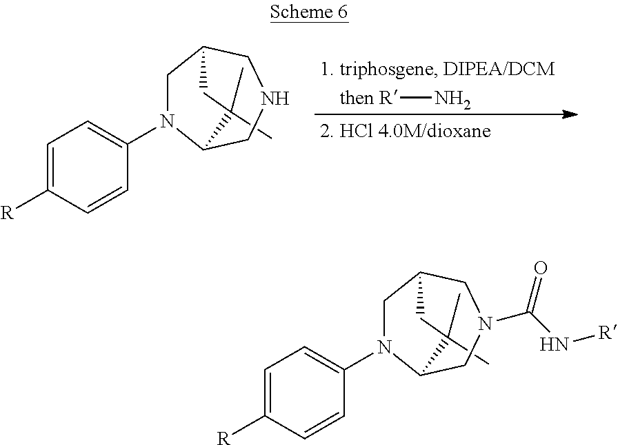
C1(C)(C)C2N(C3=CC=C([R])C=C3)CC(CN(C(N[R])=O)C2)C1.C1(C)(C)C2N(C3=CC=C([R])C=C3)CC(CNC2)C1.[then R]N
